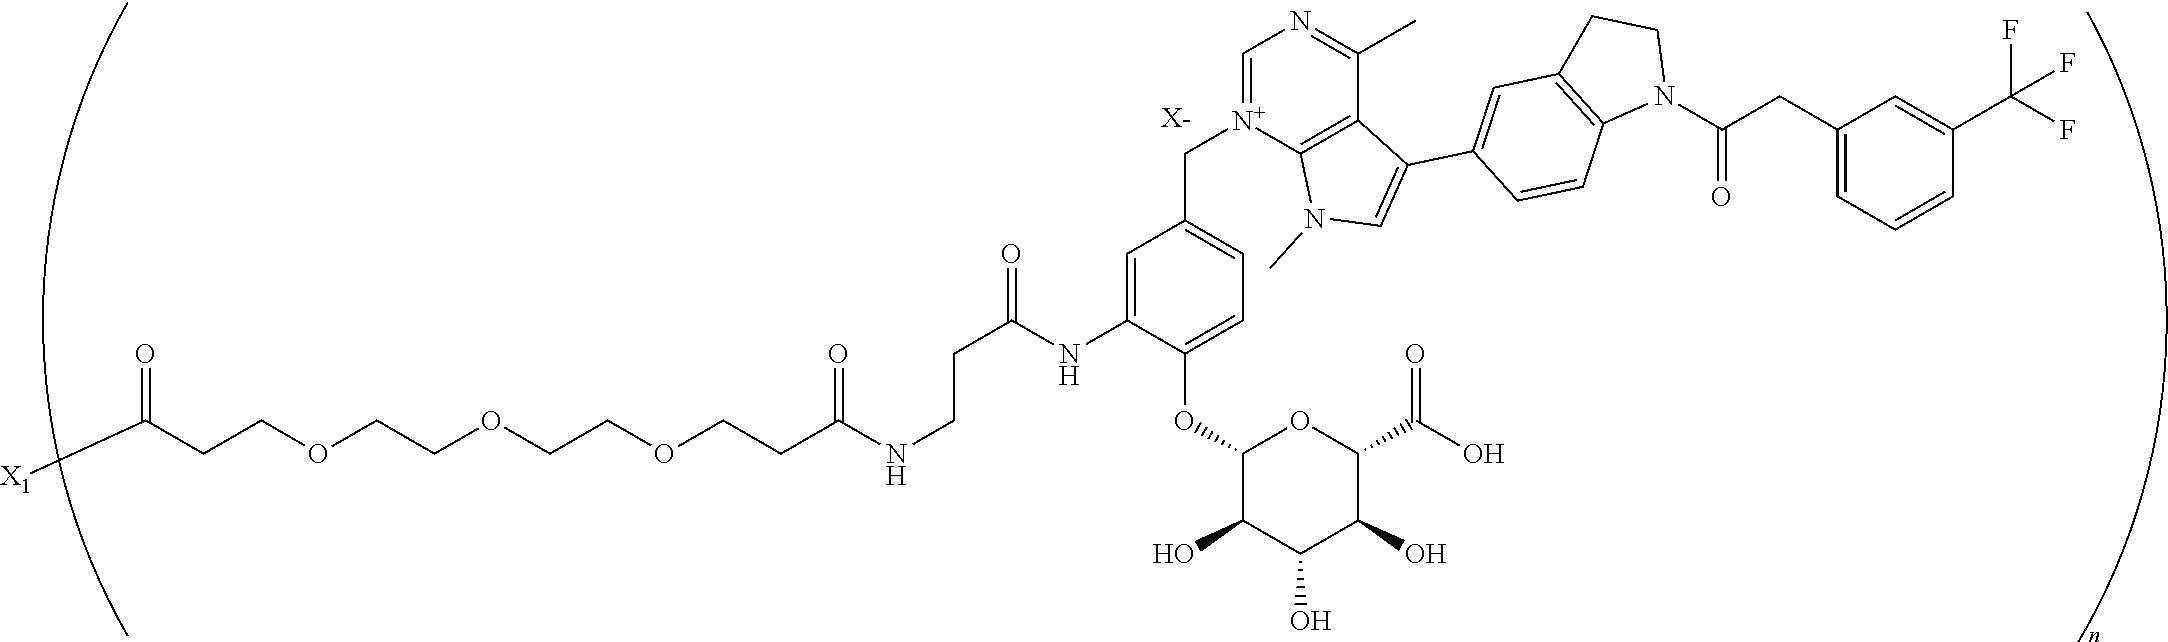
[X-].C(COCCOCCOCCC(NCCC(=O)NC1=CC(C[N+]2=CN=C(C)C3=C2N(C)C=C3C2=CC3=C(C=C2)N(C(CC2=CC=CC(C(F)(F)F)=C2)=O)CC3)=CC=C1OC1C(O)C(O)C(O)C(C(O)=O)O1)=O)C([X1])=O
